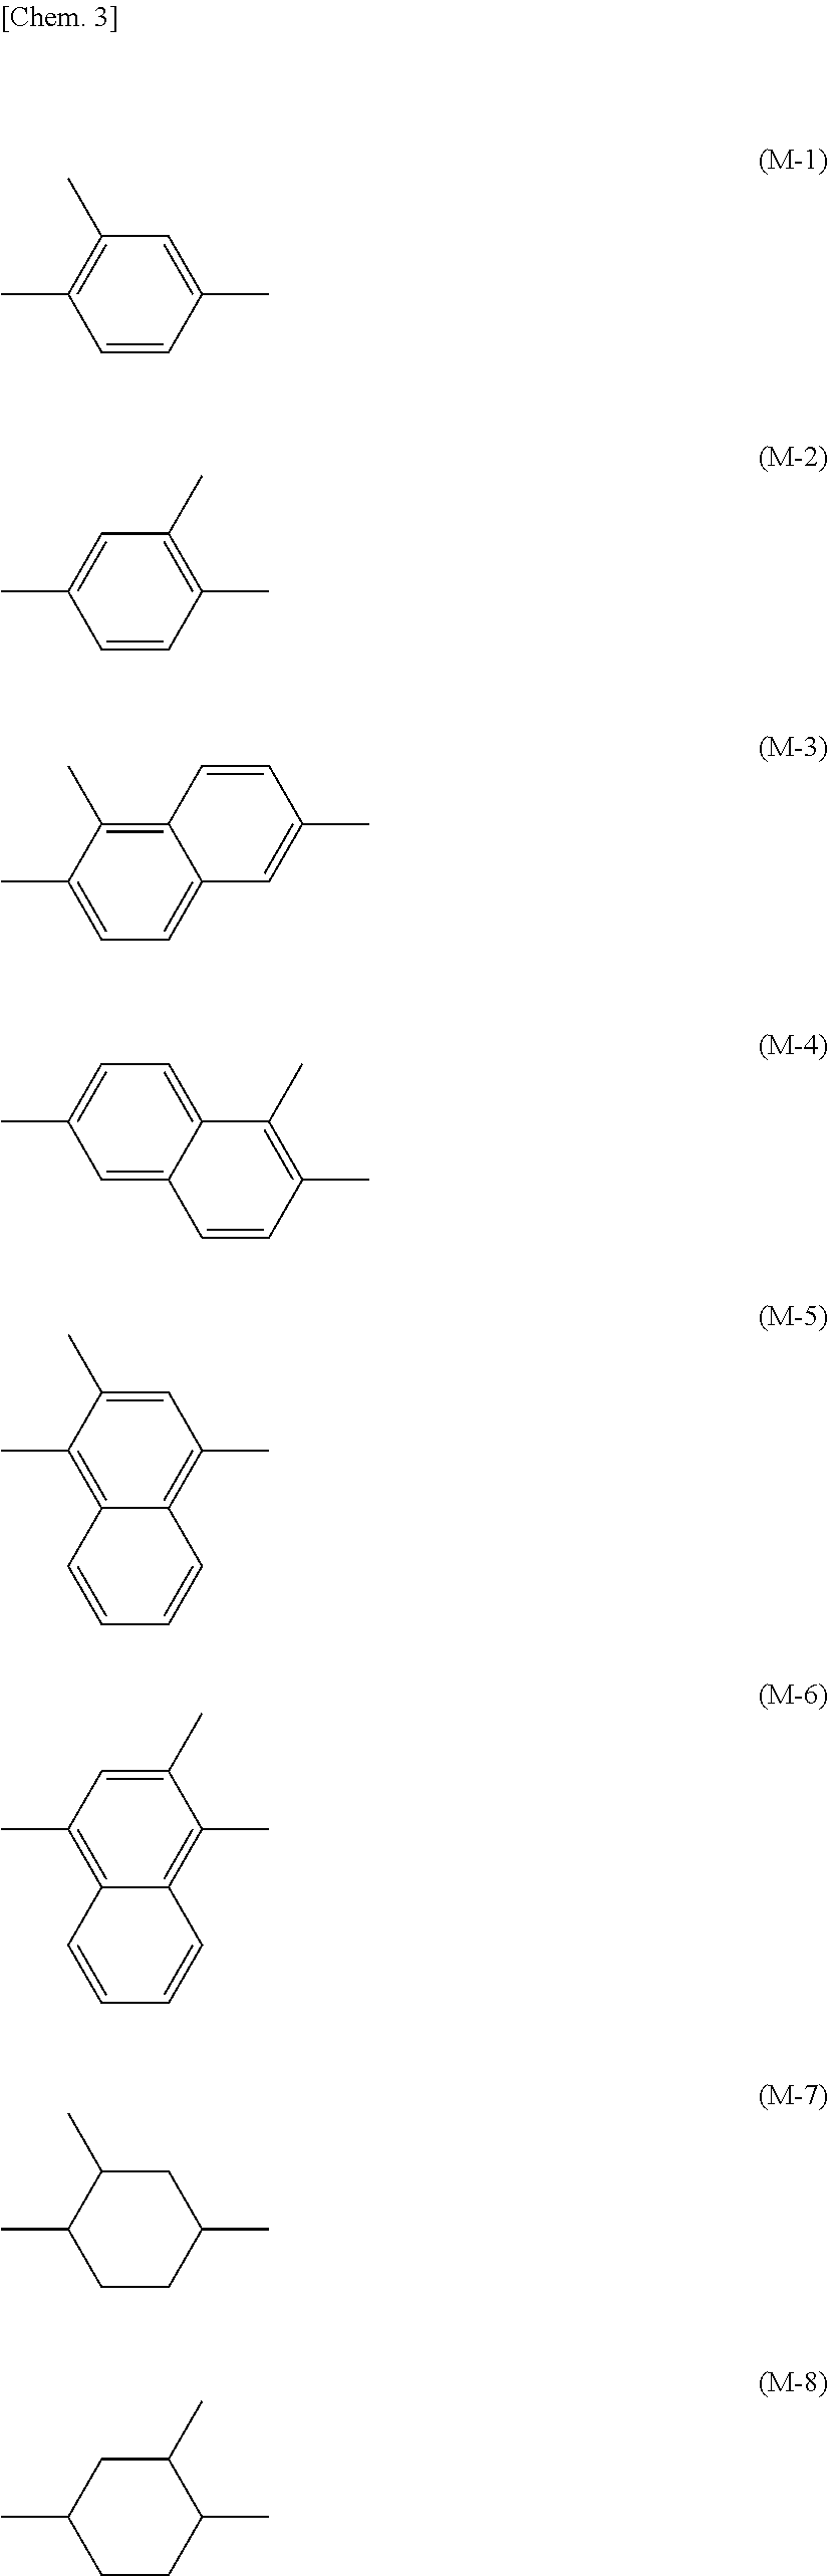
C1=CC(C)=CC(C)=C1C.C1=CC(C)=C(C)C=C1C.C1(C)=C2C(=CC=C1C)C=C(C)C=C2.C1=C2C(=CC=C1C)C(C)=C(C)C=C2.C1(C)=CC(C)=C2C(=C1C)C=CC=C2.C1=C(C)C(C)=C2C(=C1C)C=CC=C2.C1(C)CCC(C)C(C)C1.C1(C)CCC(C)CC1C
